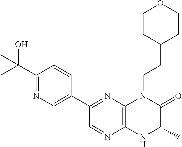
C12=C(N=C(C3=CN=C(C(O)(C)C)C=C3)C=N1)N(CCC1CCOCC1)C(=O)C(C)N2
